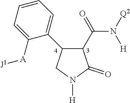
C1(C(=O)N([Q2])[H])C(C2=CC=CC=C2[A][J1])CN([H])C1=O
